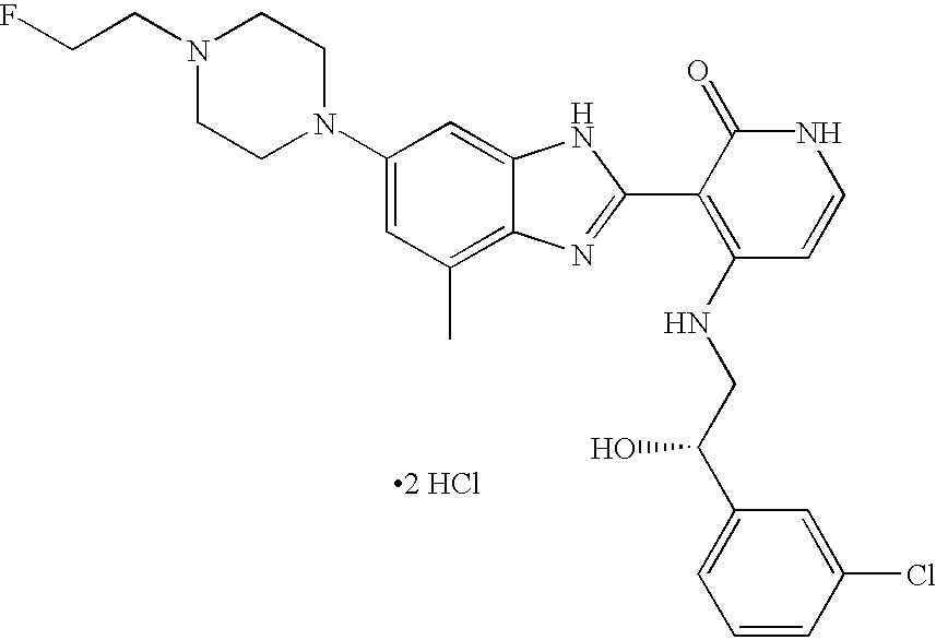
N1(CCF)CCN(C2=CC(C)=C3C(=C2)NC(C2=C(NCC(C4=CC=CC(Cl)=C4)O)C=CNC2=O)=N3)CC1.[2 HCl]
